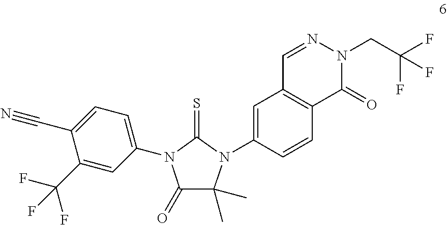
C1=C(N2C(=S)N(C3=CC=C(C#N)C(C(F)(F)F)=C3)C(=O)C2(C)C)C=CC2=C1C=NN(CC(F)(F)F)C2=O
